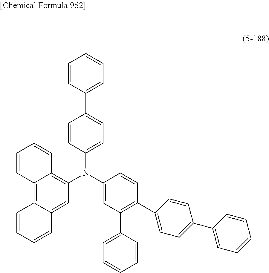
C12=C3C(=CC(N(C4=CC(C5=CC=CC=C5)=C(C5=CC=C(C6=CC=CC=C6)C=C5)C=C4)C4=CC=C(C5=CC=CC=C5)C=C4)=C1C=CC=C2)C=CC=C3
